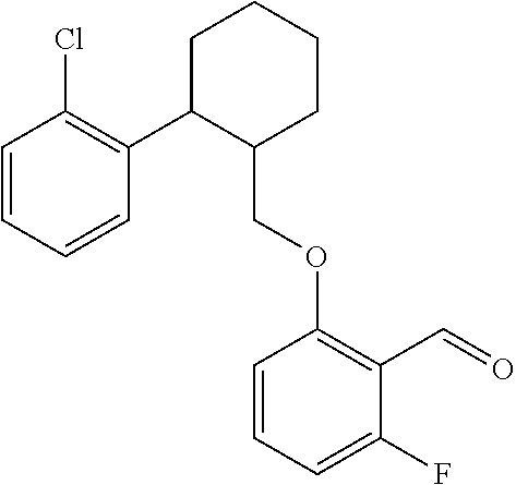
C1C(C2=C(Cl)C=CC=C2)C(COC2=C(C=O)C(F)=CC=C2)CCC1
